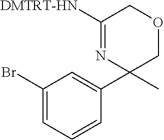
C1(Br)=CC=CC(C2(C)COCC([DMTRT-HN])=N2)=C1
